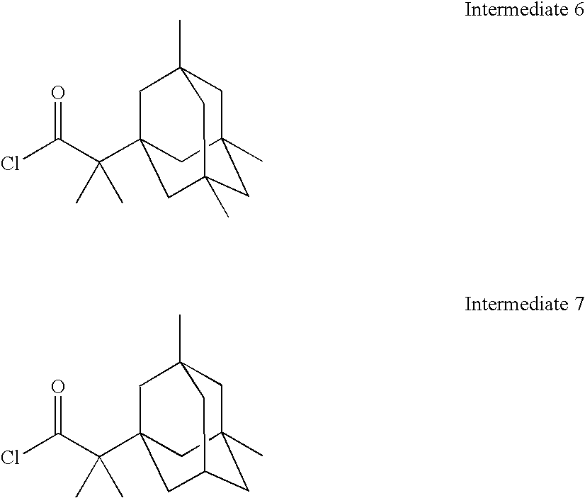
C1C2(C)CC3(C)CC(C(C(Cl)=O)(C)C)(CC1(C)C3)C2.C1C2(C)CC3CC(C(C(Cl)=O)(C)C)(CC1(C)C3)C2
